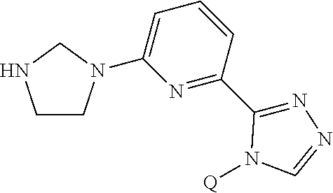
C1CN(C2=CC=CC(C3=NN=CN3[Q])=N2)CN1
